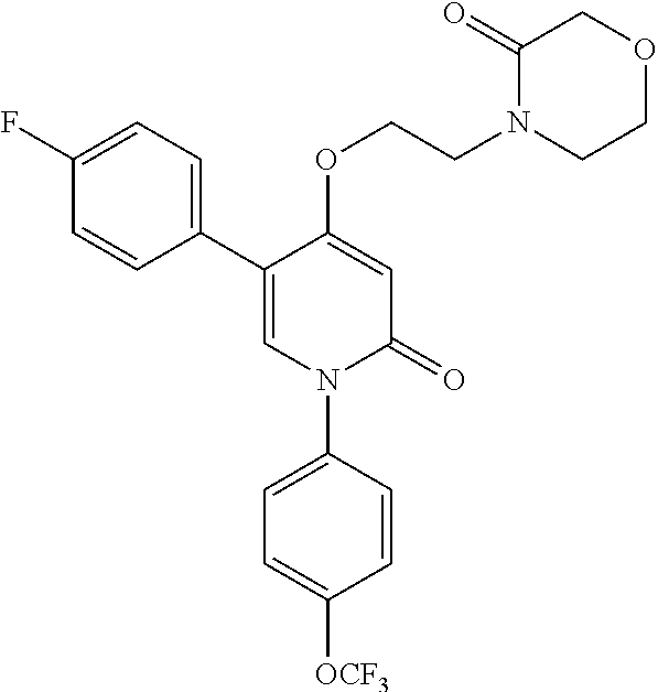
C1=C(OCCN2C(=O)COCC2)C(C2=CC=C(F)C=C2)=CN(C2=CC=C([OCF3])C=C2)C1=O
